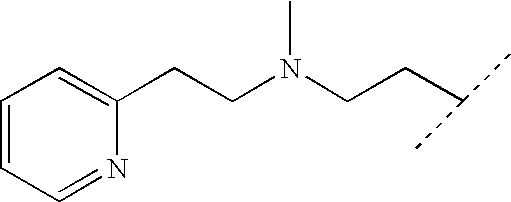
C(CN(CCC(C)C)C)C1=CC=CC=N1
